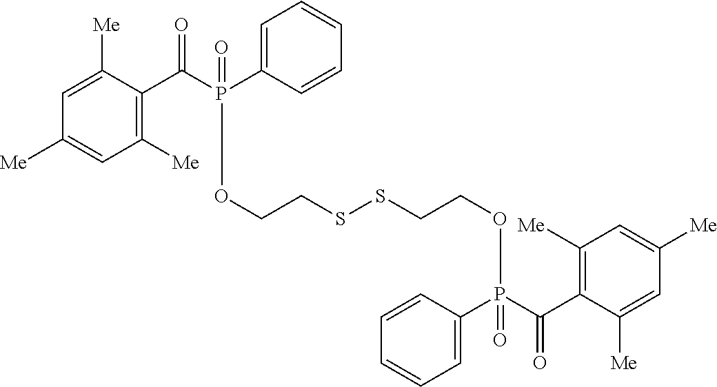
C1=C([Me])C(C(P(C2=CC=CC=C2)(=O)OCCSSCCOP(=O)(C2=CC=CC=C2)C(C2=C([Me])C=C([Me])C=C2[Me])=O)=O)=C([Me])C=C1[Me]
